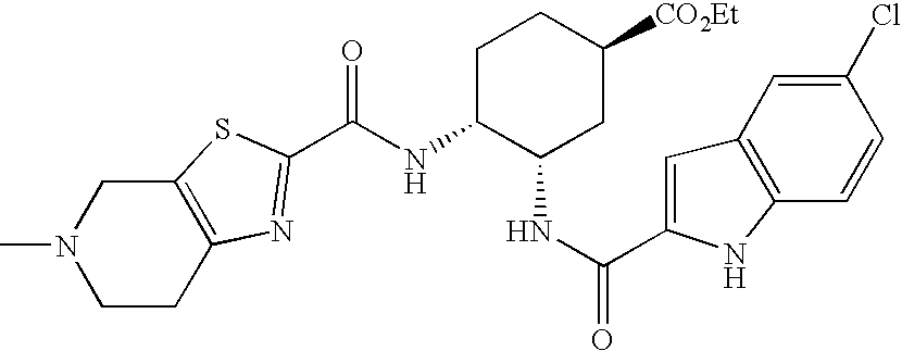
C12=C(SC(C(NC3C(NC(=O)C4=CC5=C(N4)C=CC(Cl)=C5)CC([CO2Et])CC3)=O)=N1)CN(C)CC2
